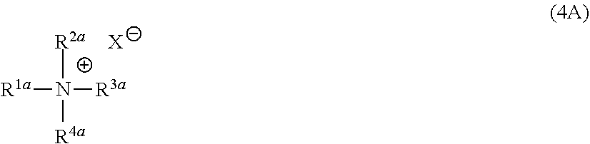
[R1a]N([R2a])([R4a])[R3a].[X]
